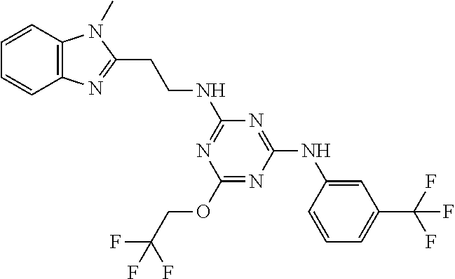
C12=C(C=CC=C1)N(C)C(CCNC1=NC(OCC(F)(F)F)=NC(NC3=CC(C(F)(F)F)=CC=C3)=N1)=N2
